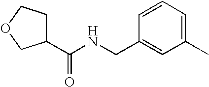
C1(C)=CC=CC(CNC(C2CCOC2)=O)=C1
